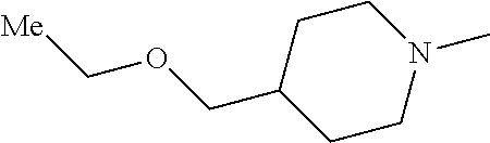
N1(C)CCC(COC[Me])CC1
